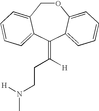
O1CC2=CC=CC=C2C(=C([H])CCN(C)[H])C2=CC=CC=C12
